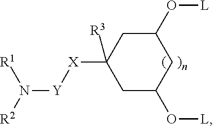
C1C(O[L])CC([X][Y]N([R2])[R1])([R3])CC1O[L]
